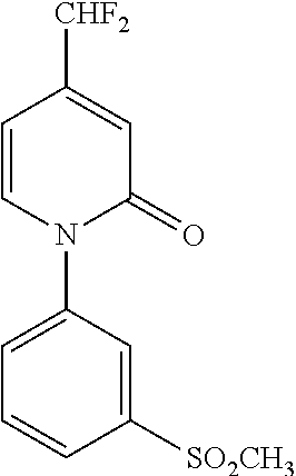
C1=CC([CHF2])=CC(=O)N1C1=CC=CC([SO2CH3])=C1
